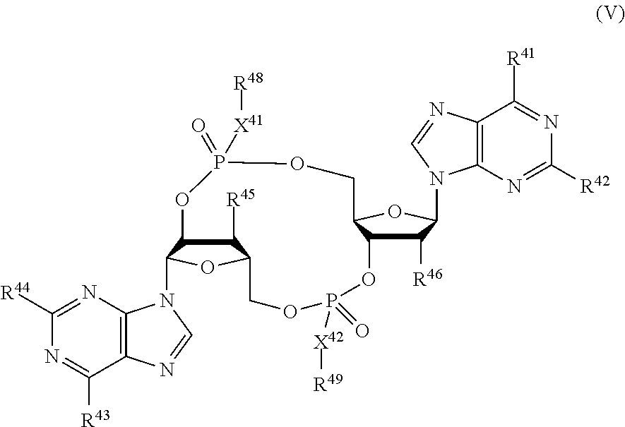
C1([R44])=NC2=C(C([R43])=N1)N=CN2C1C2C([R45])C(O1)COP(=O)([X42][R49])OC1C([R46])C(N3C4=C(C([R41])=NC([R42])=N4)N=C3)OC1COP(=O)([X41][R48])O2
